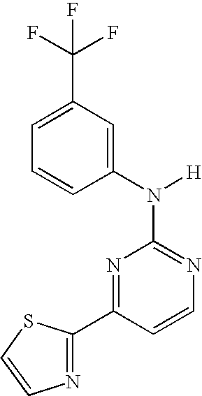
N1=C(N([H])C2=CC(C(F)(F)F)=CC=C2)N=C(C2=NC=CS2)C=C1
